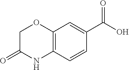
C12=C(C=CC(C(O)=O)=C1)NC(=O)CO2
